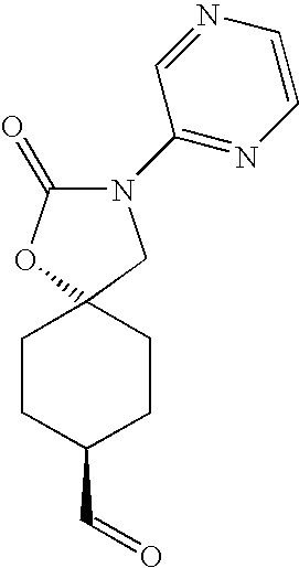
C1(=O)OC2(CN1C1=NC=CN=C1)CCC(C=O)CC2
